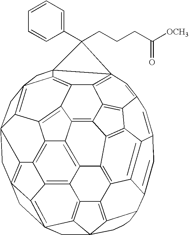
C12=C3C4=C5C67C8=C4C4=C9C%10=C8(C6)CC%106=C8C9=C9C(=C14)C1=C4C2=C2C%10=C4C4=C%11(C=C%10C=C%10CC=C(C3=C2%10)C5CCC7)C2(C3=C4C1=C9C1=C3(CC81C6)C2)C%11(C1=CC=CC=C1)CCCC([OCH3])=O
